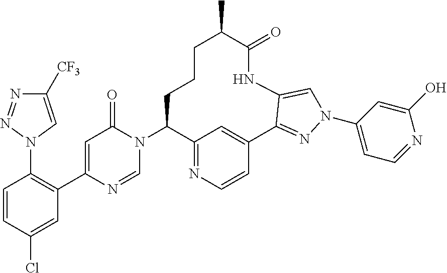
C1=CC(Cl)=CC(C2=CC(=O)N(C3C4=NC=CC(=C4)C4=NN(C5=CC=NC(O)=C5)C=C4NC(=O)C(C)CCC3)C=N2)=C1N1C=C([CF3])N=N1
